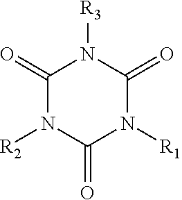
C1(=O)N([R2])C(=O)N([R1])C(=O)N1[R3]
